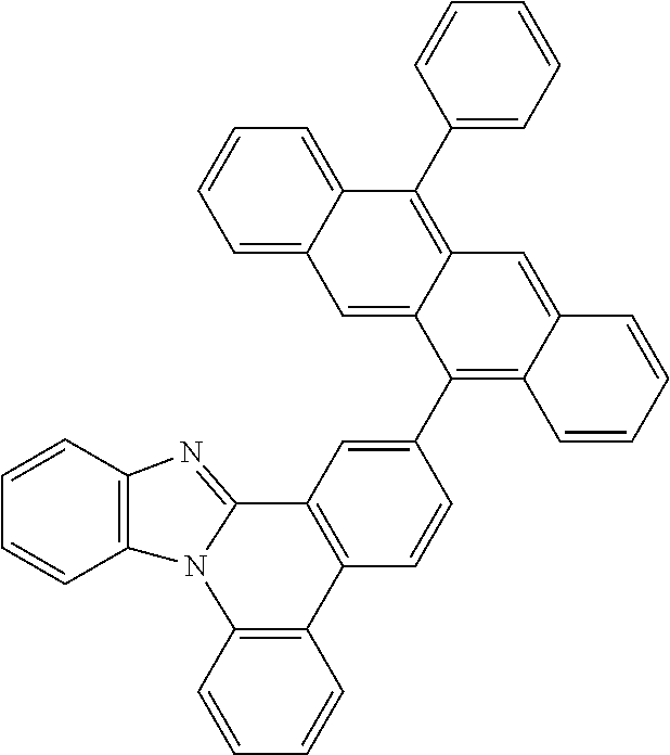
C1=CC2=C(C=C1)N1C(=NC3=C1C=CC=C3)C1=C2C=CC(C2=C3C(=CC4=C(C5=CC=CC=C5)C5=CC=CC=C5C=C24)C=CC=C3)=C1
